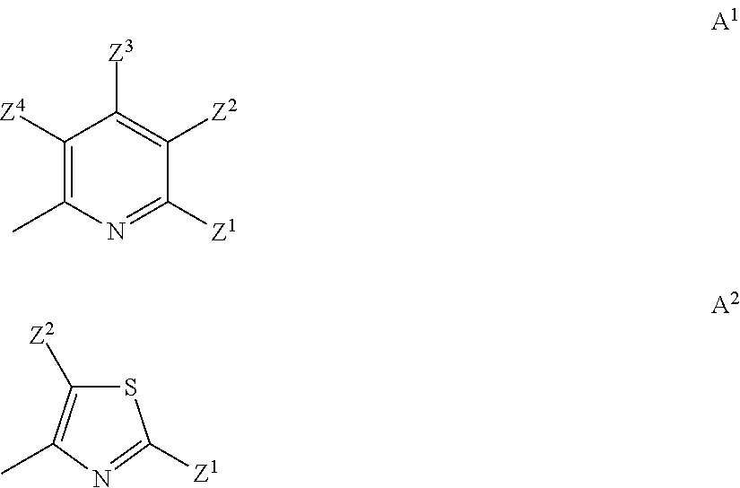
C1([Z4])=C(C)N=C([Z1])C([Z2])=C1[Z3].C1([Z2])=C(C)N=C([Z1])S1
